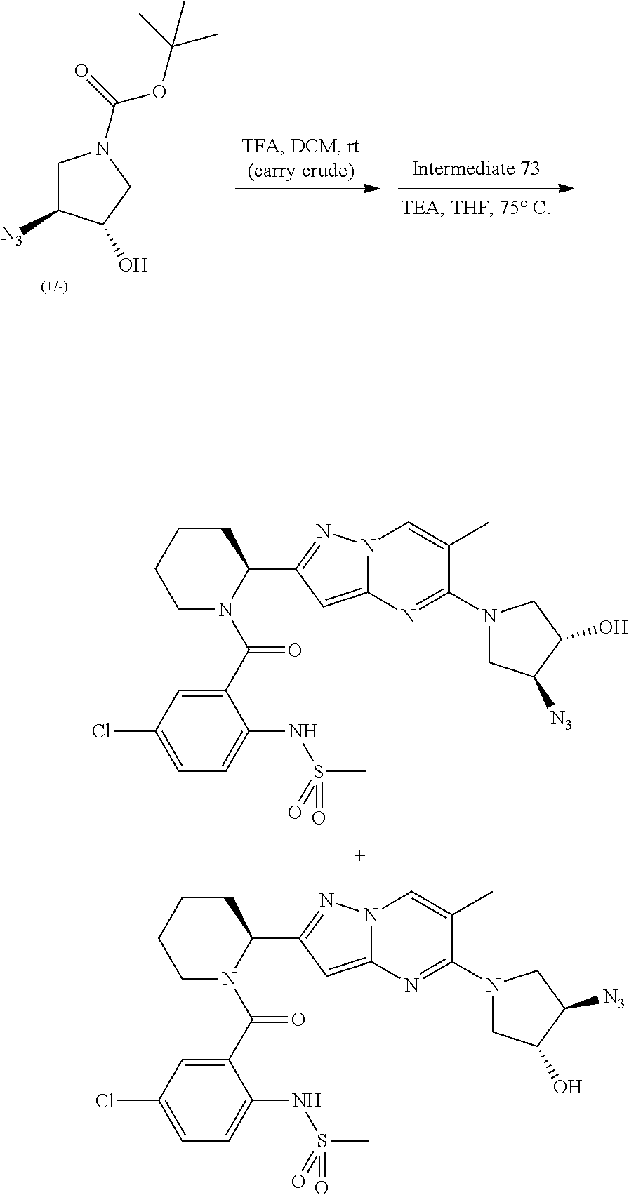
C1(C(N2C(C3=NN4C(=C3)N=C(N3CC([N3])C(O)C3)C(C)=C4)CCCC2)=O)=CC(Cl)=CC=C1NS(C)(=O)=O.C1(C(N2C(C3=NN4C(=C3)N=C(N3CC(O)C([N3])C3)C(C)=C4)CCCC2)=O)=CC(Cl)=CC=C1NS(C)(=O)=O.C1C([N3])C(O)CN1C(=O)OC(C)(C)C
